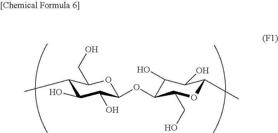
C1(C)C(O)C(O)C(OC2C(CO)OC(C)C(O)C2O)OC1CO
